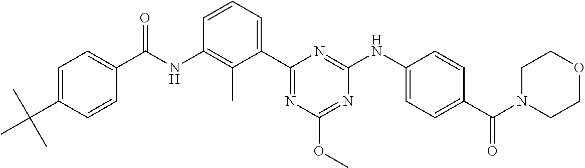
N(C1=C(C)C(C2=NC(OC)=NC(NC3=CC=C(C(N4CCOCC4)=O)C=C3)=N2)=CC=C1)C(=O)C1=CC=C(C(C)(C)C)C=C1
